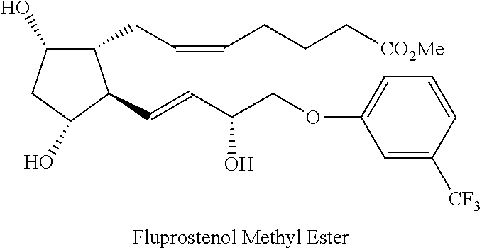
C1(CC=CCCC[CO2Me])C(O)CC(O)C1C=CC(O)COC1=CC=CC([CF3])=C1
